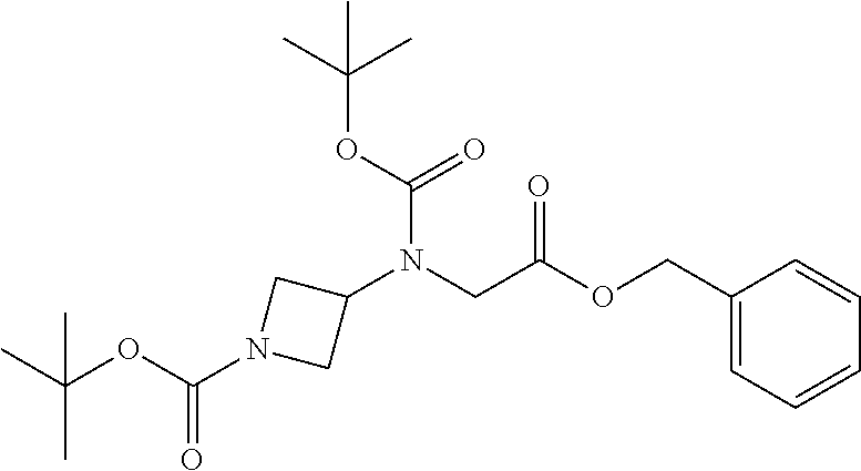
C1(N(CC(OCC2=CC=CC=C2)=O)C(OC(C)(C)C)=O)CN(C(OC(C)(C)C)=O)C1
